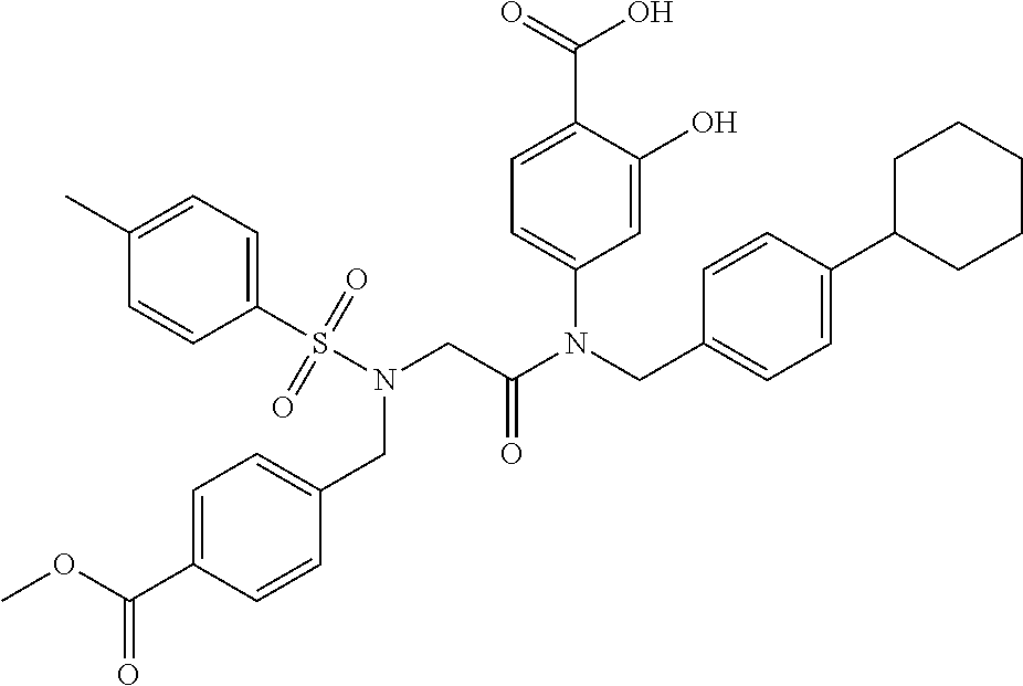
C1=C(O)C(C(=O)O)=CC=C1N(CC1=CC=C(C2CCCCC2)C=C1)C(CN(S(C1=CC=C(C)C=C1)(=O)=O)CC1=CC=C(C(OC)=O)C=C1)=O
